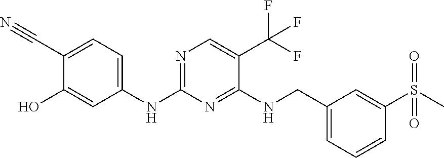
N(C1=NC=C(C(F)(F)F)C(NCC2=CC=CC(S(C)(=O)=O)=C2)=N1)C1=CC=C(C#N)C(O)=C1
